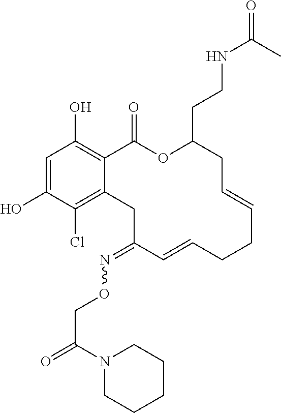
C1=C(O)C(Cl)=C2C(=C1O)C(=O)OC(CCNC(=O)C)CC=CCCC=CC(=NOCC(=O)N1CCCCC1)C2
